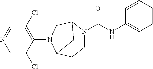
C1=NC=C(Cl)C(N2C3CCN(C(=O)NC4=CC=CC=C4)C(C2)C3)=C1Cl
